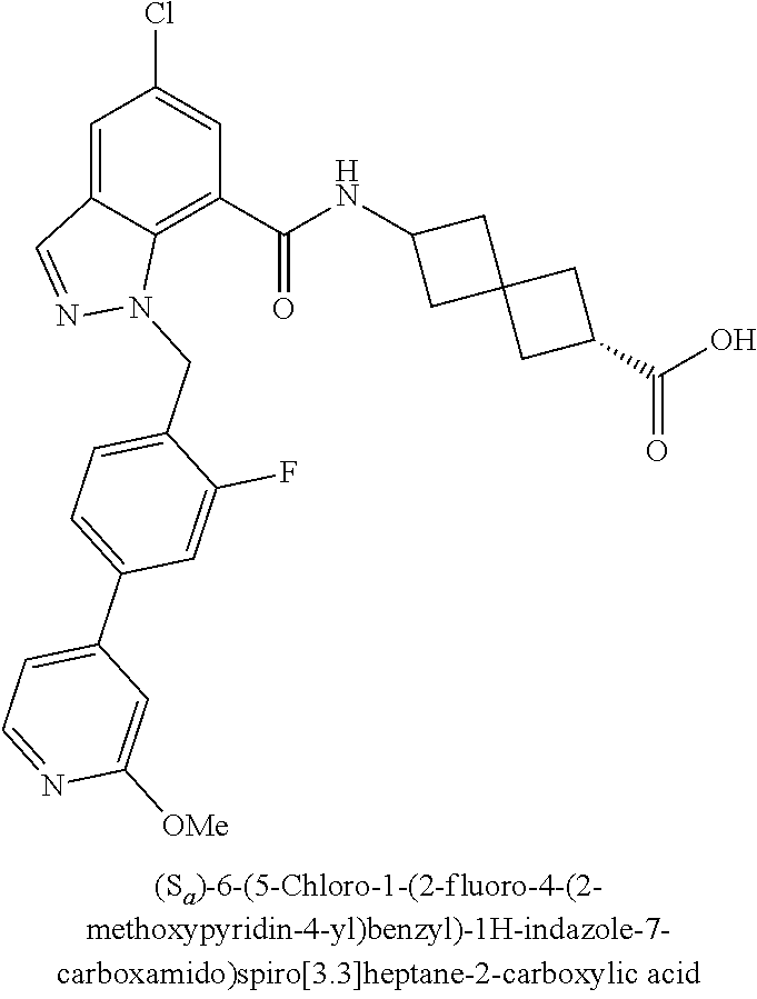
C1=C2C(=C(C(NC3CC4(C3)CC(C(O)=O)C4)=O)C=C1Cl)N(CC1=CC=C(C3=CC=NC([OMe])=C3)C=C1F)N=C2
